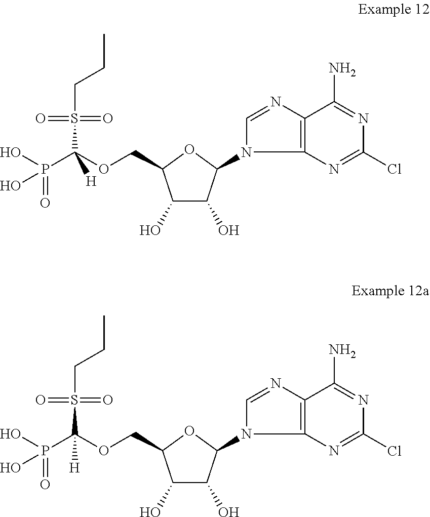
N1(C2C(O)C(O)C(COC(S(CCC)(=O)=O)(P(=O)(O)O)[H])O2)C=NC2=C1N=C(Cl)N=C2N.N1(C2C(O)C(O)C(COC(S(CCC)(=O)=O)(P(=O)(O)O)[H])O2)C=NC2=C1N=C(Cl)N=C2N
